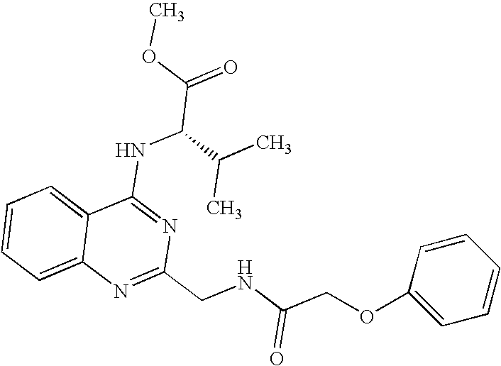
C12=CC=CC=C1N=C(CNC(COC1=CC=CC=C1)=O)N=C2NC(C(=O)OC)C(C)C
